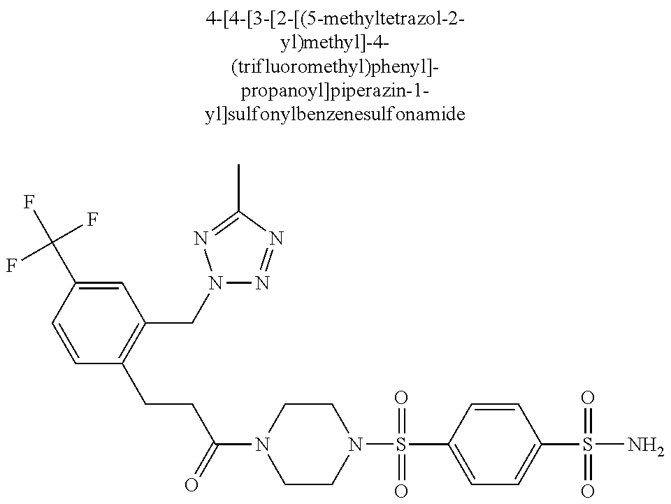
C1=CC(C(F)(F)F)=CC(CN2N=NC(C)=N2)=C1CCC(N1CCN(S(=O)(=O)C2=CC=C(S(=O)(=O)N)C=C2)CC1)=O
